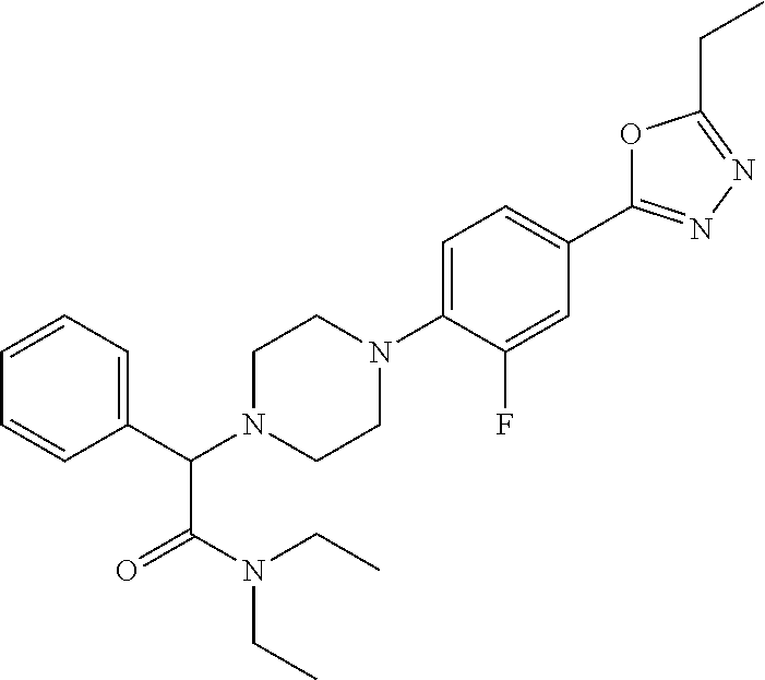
C1(C(N2CCN(C3=CC=C(C4=NN=C(CC)O4)C=C3F)CC2)C(N(CC)CC)=O)=CC=CC=C1
